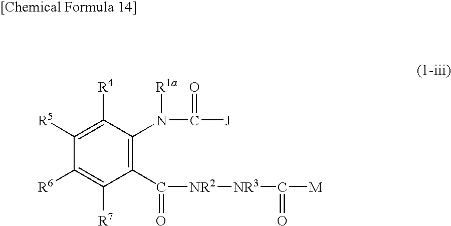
C1([R5])=C([R4])C(N(C([J])=O)[R1a])=C(C([NR2][NR3]C([M])=O)=O)C([R7])=C1[R6]
